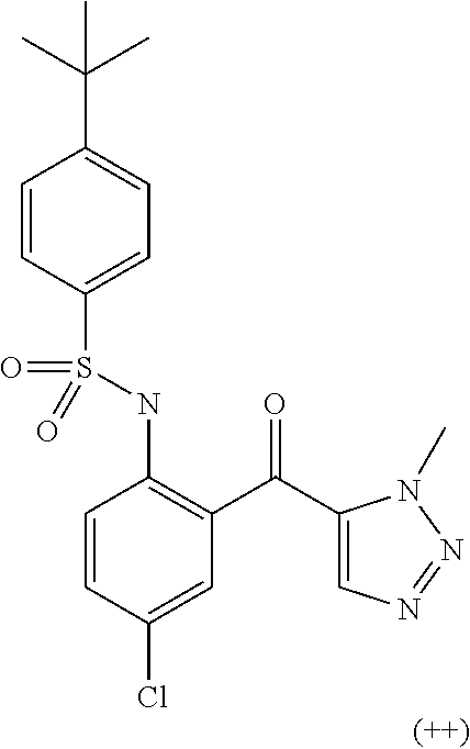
C1=CC(S(NC2=C(C(C3=CN=NN3C)=O)C=C(Cl)C=C2)(=O)=O)=CC=C1C(C)(C)C
